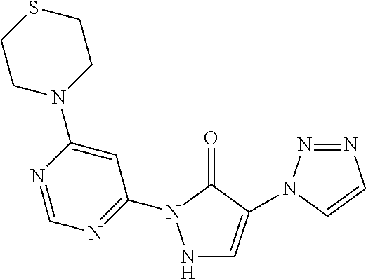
N1C=C(N2N=NC=C2)C(=O)N1C1=NC=NC(N2CCSCC2)=C1
